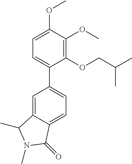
C1=C2C(=CC=C1C1=CC=C(OC)C(OC)=C1OCC(C)C)C(=O)N(C)C2C
